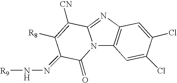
N12C3=C(N=C1C([CN])=C([R8])C(=NN[R9])C2=O)C=C(Cl)C(Cl)=C3
